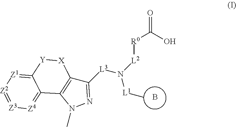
N1(C)N=C([L3]N([L2][R0]C(O)=O)[L1]C)C2=C1C1=[Z4][Z3]=[Z2][Z1]=C1[Y][X]2.B
